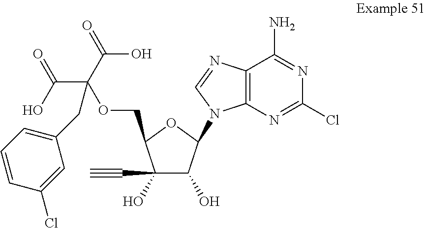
C1(C#C)(O)C(O)C(N2C3=C(C(N)=NC(Cl)=N3)N=C2)OC1COC(C(=O)O)(C(O)=O)CC1=CC=CC(Cl)=C1
